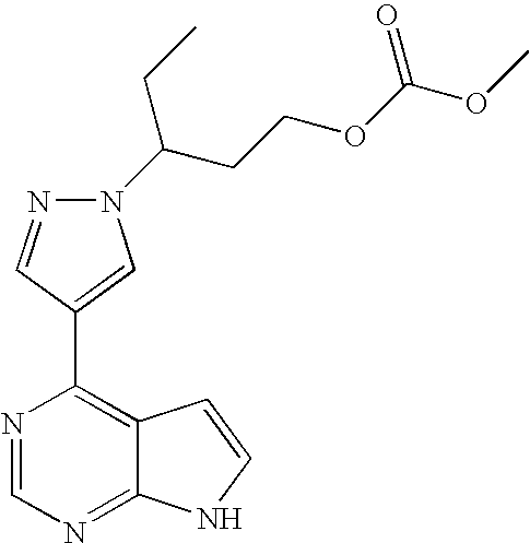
N1(C(CCOC(OC)=O)CC)N=CC(C2=C3C(=NC=N2)NC=C3)=C1
